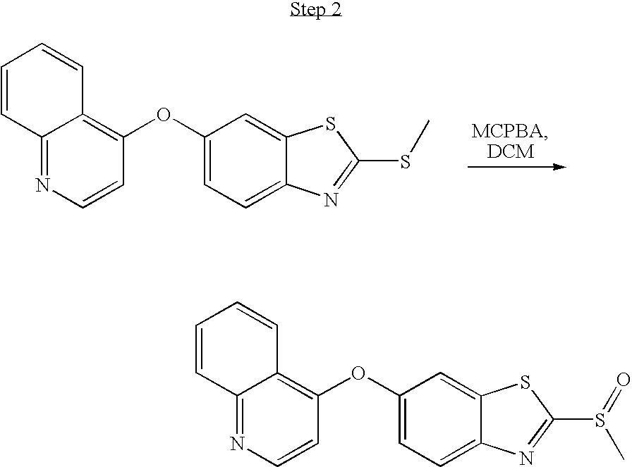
C1=CC2=NC=CC(OC3=CC=C4C(=C3)SC(SC)=N4)=C2C=C1.C1=CC2=NC=CC(OC3=CC=C4C(=C3)SC(S(=O)C)=N4)=C2C=C1
